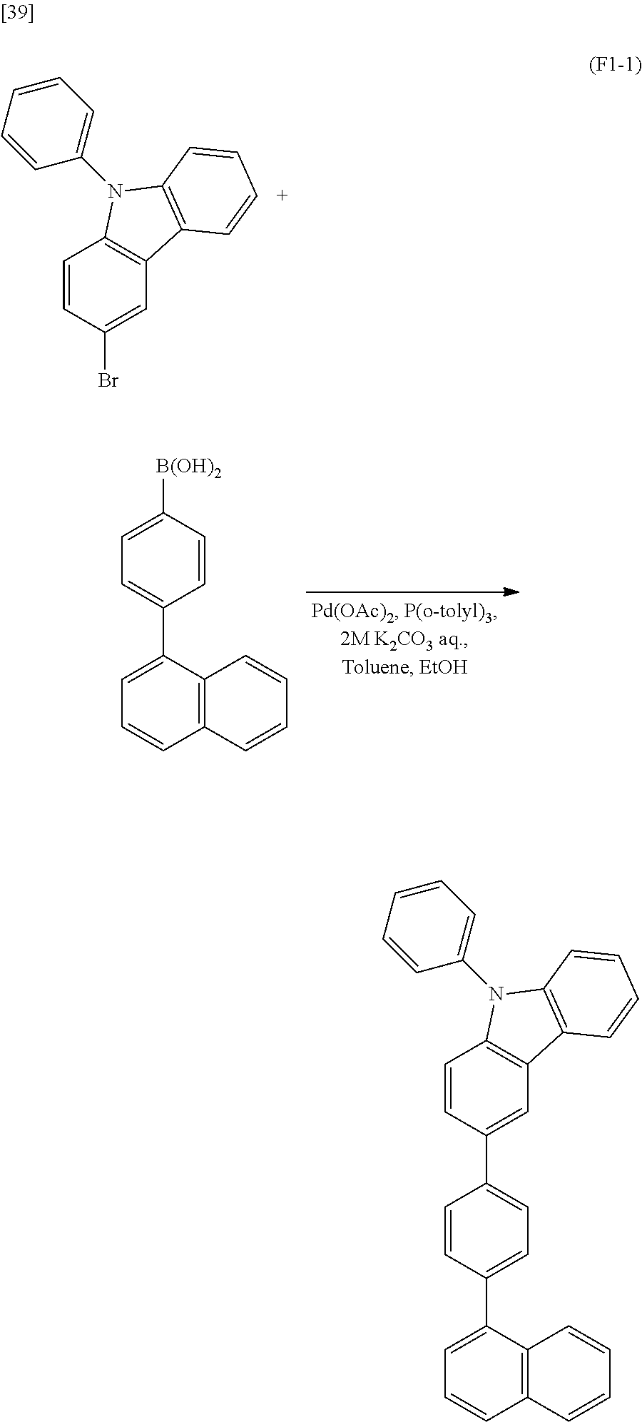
C1=CC(Br)=CC2=C1N(C1=CC=CC=C1)C1=C2C=CC=C1.C1=CC([B(OH)2])=CC=C1C1=CC=CC2=C1C=CC=C2.C12=C(C(C3=CC=C(C4=CC5=C(C=C4)N(C4=CC=CC=C4)C4=C5C=CC=C4)C=C3)=CC=C1)C=CC=C2
